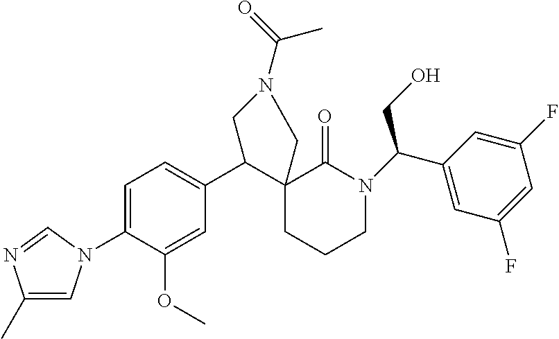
C1=C(N2C=C(C)N=C2)C(OC)=CC(C2C3(CCCN(C(CO)C4=CC(F)=CC(F)=C4)C3=O)CN(C(=O)C)C2)=C1
